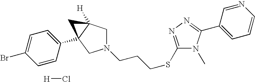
[H]Cl.N1(CCCSC2=NN=C(C3=CC=CN=C3)N2C)CC2([H])C(C3=CC=C(Br)C=C3)(C1)C2
